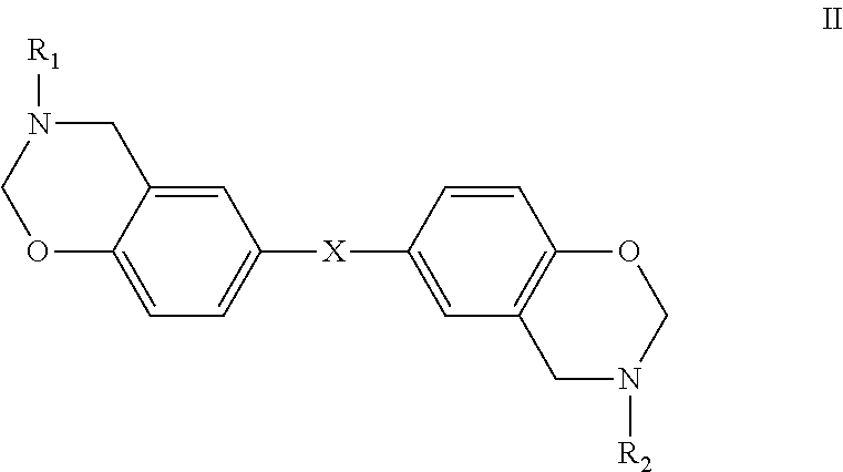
C1=C2C(=CC=C1[X]C1=CC3=C(C=C1)OCN([R2])C3)OCN([R1])C2
